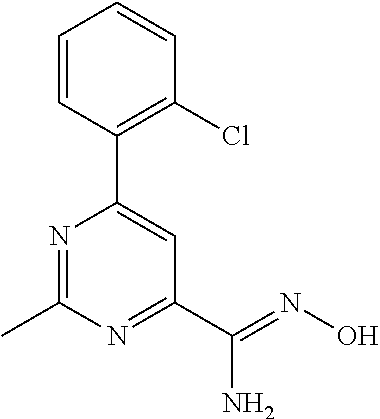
C1=CC(C2=CC(C(=NO)N)=NC(C)=N2)=C(Cl)C=C1
